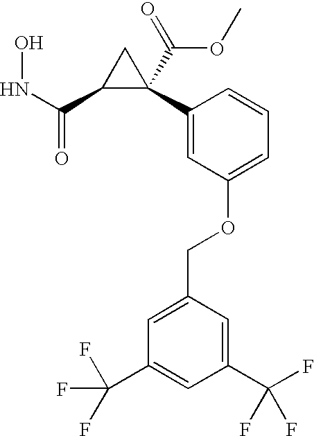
N(C(=O)C1C(C(=O)OC)(C2=CC(OCC3=CC(C(F)(F)F)=CC(C(F)(F)F)=C3)=CC=C2)C1)O
